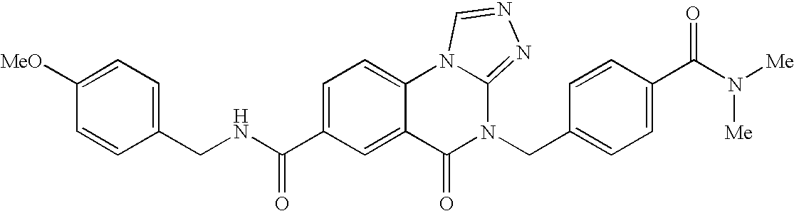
C1(CNC(C2=CC=C3C(=C2)C(=O)N(CC2=CC=C(C(N([Me])[Me])=O)C=C2)C2=NN=CN32)=O)=CC=C([MeO])C=C1
